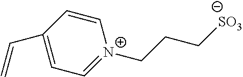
C1(C=C)=CC=[N+](CCC[SO3])C=C1
